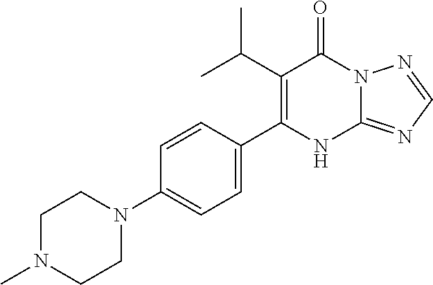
C1(C(C)C)=C(C2=CC=C(N3CCN(C)CC3)C=C2)NC2=NC=NN2C1=O
